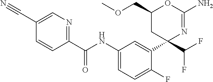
C1(C(NC2=CC=C(F)C(C3(C(F)F)N=C(N)OC(COC)C3)=C2)=O)=NC=C(C#N)C=C1
